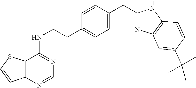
C1=CC(CC2=NC3=C(N2)C=CC(C(C)(C)C)=C3)=CC=C1CCNC1=NC=NC2=C1SC=C2
